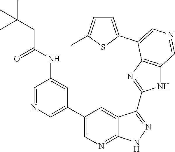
C1=NC=C(C2=CN=C3C(=C2)C(C2=NC4=C(N2)C=NC=C4C2=CC=C(C)S2)=NN3)C=C1NC(CC(C)(C)C)=O
